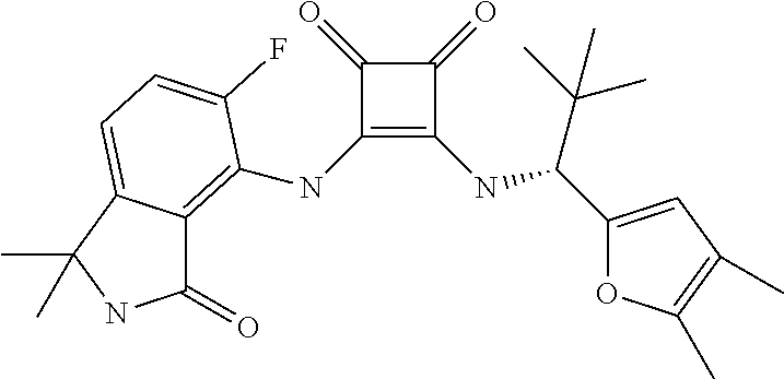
C1(NC2=C3C(=O)NC(C)(C)C3=CC=C2F)=C(NC(C(C)(C)C)C2=CC(C)=C(C)O2)C(=O)C1=O
